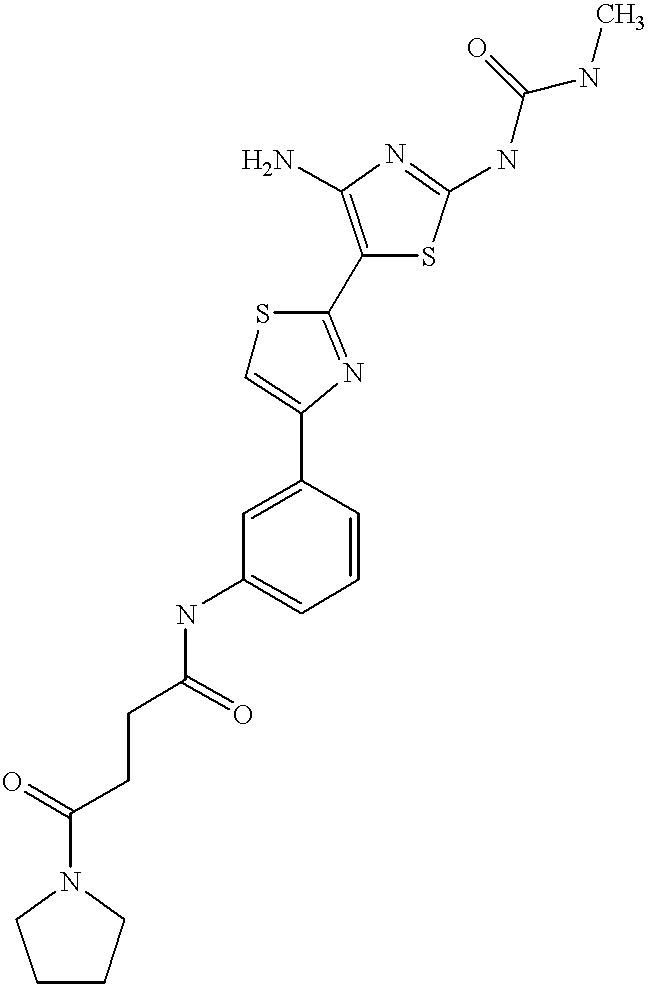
C(C(=O)NC1=CC=CC(C2=CSC(C3=C(N)N=C(NC(NC)=O)S3)=N2)=C1)CC(=O)N1CCCC1
